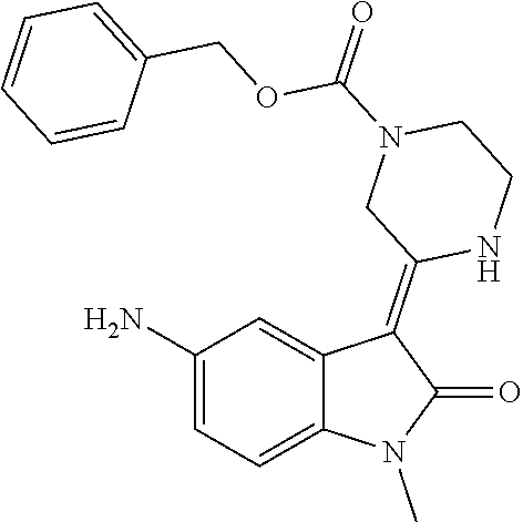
C1(N)=CC=C2C(=C1)C(=C1NCCN(C(=O)OCC3=CC=CC=C3)C1)C(=O)N2C
